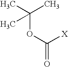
CC(C)(C)OC([X])=O
